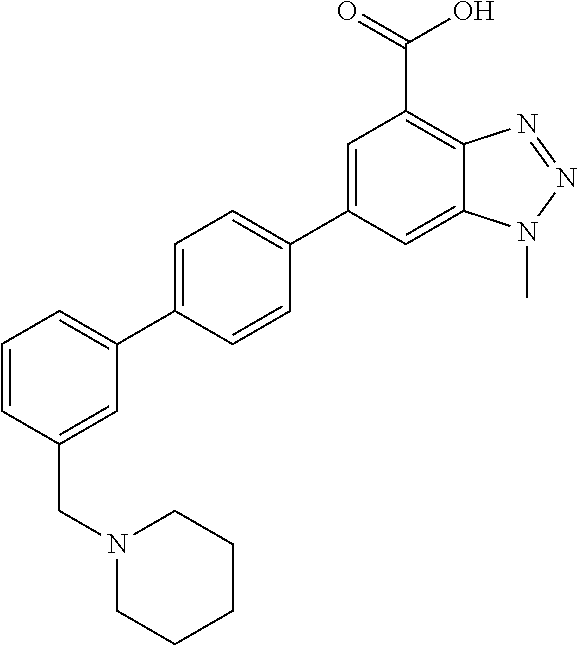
C1(C2=CC=C(C3=CC(C(O)=O)=C4C(=C3)N(C)N=N4)C=C2)=CC=CC(CN2CCCCC2)=C1
